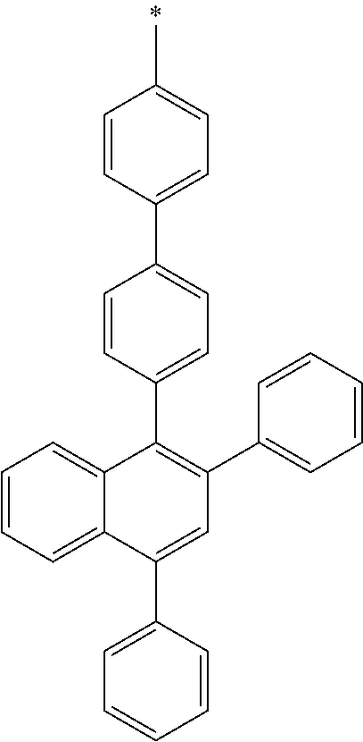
C1=CC=C2C(=C1)C(C1=CC=C(C3=CC=C(C)C=C3)C=C1)=C(C1=CC=CC=C1)C=C2C1=CC=CC=C1
